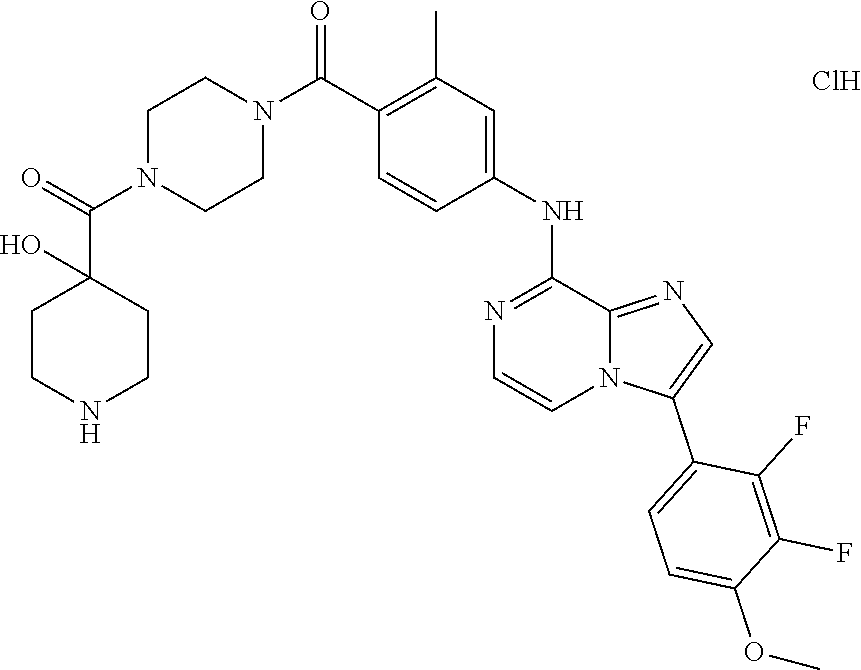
C1(C(N2CCN(C(=O)C3(O)CCNCC3)CC2)=O)=C(C)C=C(NC2=NC=CN3C2=NC=C3C2=CC=C(OC)C(F)=C2F)C=C1.Cl
